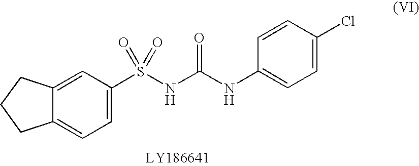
C1=C(S(NC(NC2=CC=C(Cl)C=C2)=O)(=O)=O)C=C2C(=C1)CCC2
